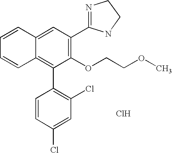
C1=CC2=CC(C3=NCCN3)=C(OCCOC)C(C3=C(Cl)C=C(Cl)C=C3)=C2C=C1.Cl
